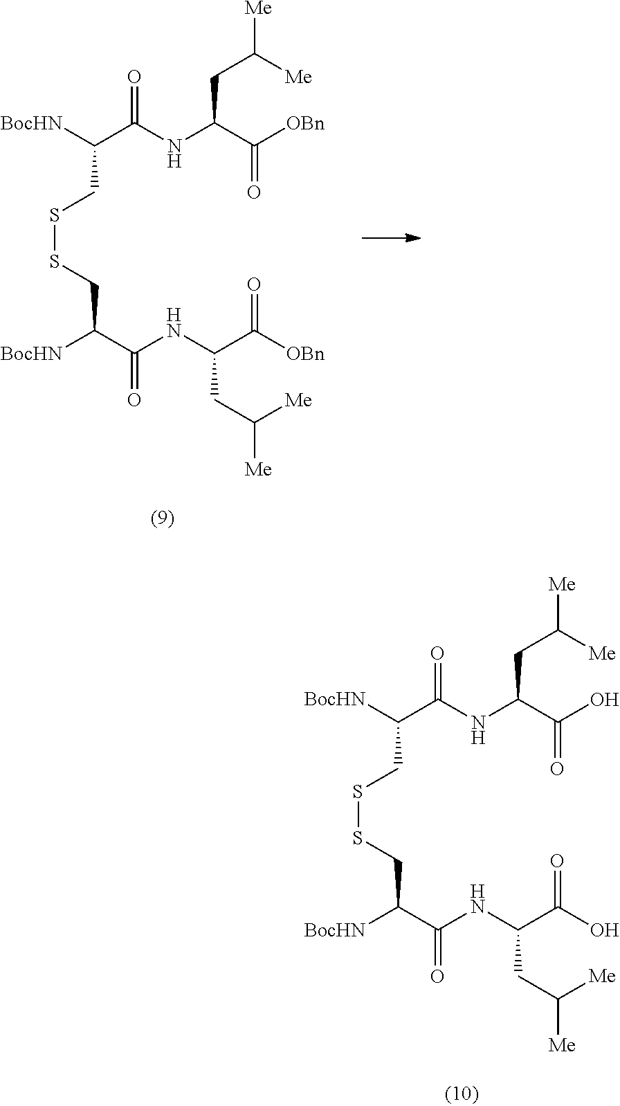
[BocHN]C(C([N H]C(C(O)=O)CC([Me])[Me])=O)CSSCC([BocHN])C(NC(C(O)=O)CC([Me])[Me])=O.[BocHN]C(C([N H]C(C([OBn])=O)CC([Me])[Me])=O)CSSCC([BocHN])C(NC(C([OBn])=O)CC([Me])[Me])=O
